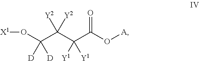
O(C(C(C(C(O[A])=O)([Y1])[Y1])([Y2])[Y2])([D])[D])[X1]
